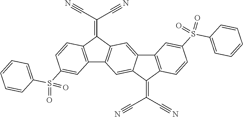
C12=C(C(=C(C#N)C#N)C3=C1C=C1C(=C3)C3=C(C1=C(C#N)C#N)C=CC(S(C1=CC=CC=C1)(=O)=O)=C3)C=CC(S(C1=CC=CC=C1)(=O)=O)=C2
